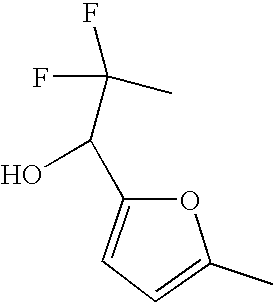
OC(C(C)(F)F)C1=CC=C(C)O1
